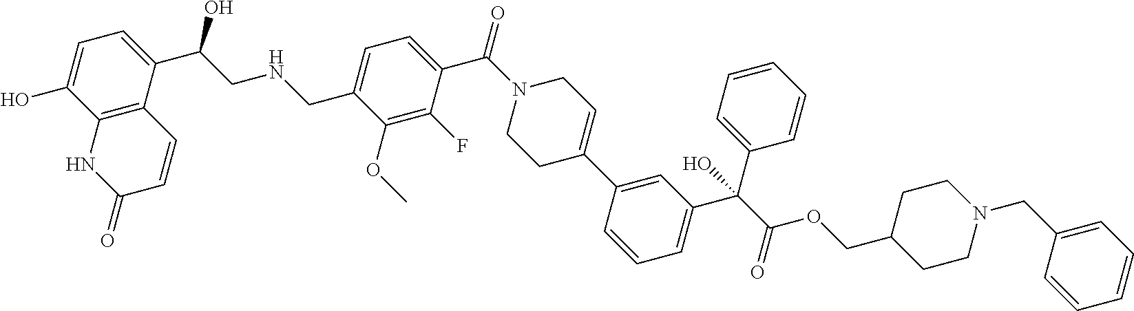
C12=C(C(C(CNCC3=CC=C(C(N4CCC(C5=CC(C(C(=O)OCC6CCN(CC7=CC=CC=C7)CC6)(C6=CC=CC=C6)O)=CC=C5)=CC4)=O)C(F)=C3OC)O)=CC=C1O)C=CC(=O)N2
